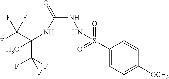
C(C(F)(F)F)(NC(NNS(C1=CC=C([OCH3])C=C1)(=O)=O)=O)(C)C(F)(F)F
